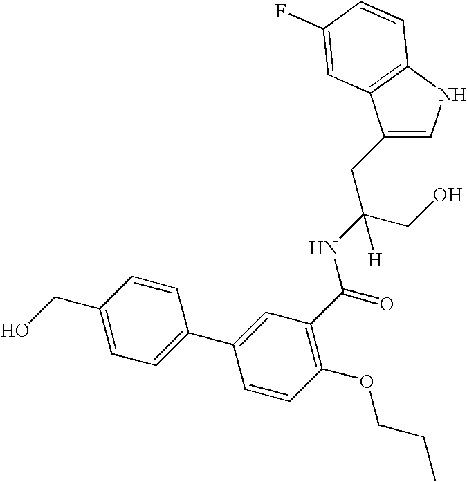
C1(CC(CO)(NC(=O)C2=C(OCCC)C=CC(C3=CC=C(CO)C=C3)=C2)[H])=CNC2=C1C=C(F)C=C2
